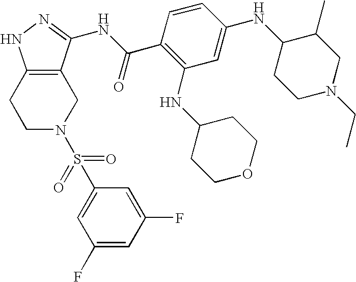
C1C2=C(CCN1S(C1=CC(F)=CC(F)=C1)(=O)=O)NN=C2NC(C1=C(NC2CCOCC2)C=C(NC2CCN(CC)CC2C)C=C1)=O
